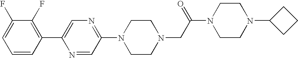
C1=CC(C2=CN=C(N3CCN(CC(N4CCN(C5CCC5)CC4)=O)CC3)C=N2)=C(F)C(F)=C1
